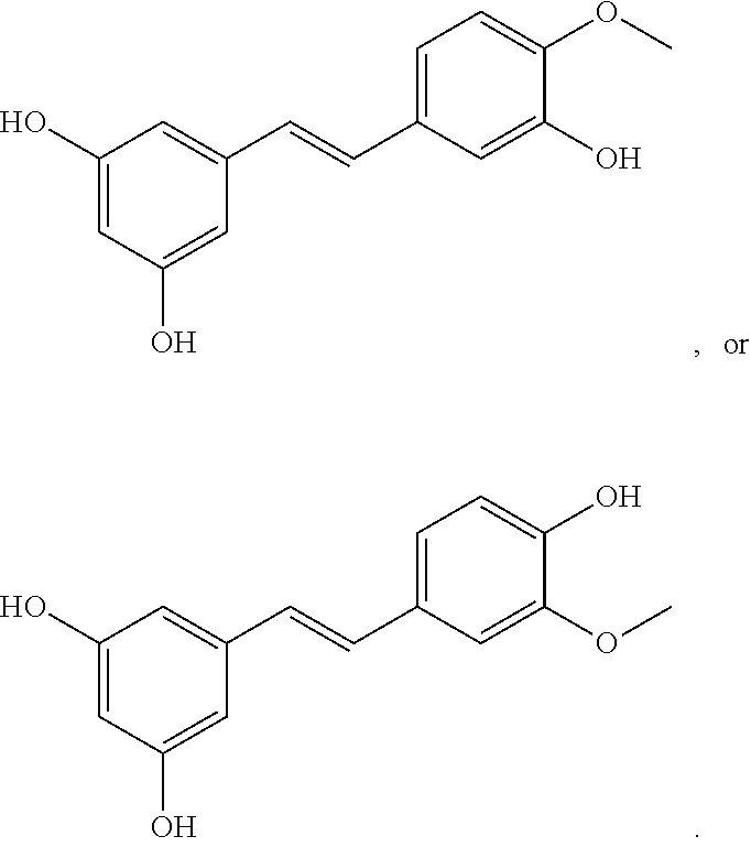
C1(O)=CC(O)=CC(C=CC2=CC=C(O)C(OC)=C2)=C1.C1(O)=CC(O)=CC(C=CC2=CC=C(OC)C(O)=C2)=C1
